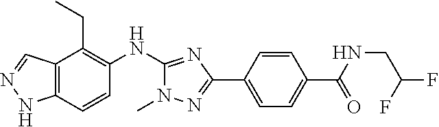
C12=C(C=CC(NC3=NC(C4=CC=C(C(=O)NCC(F)F)C=C4)=NN3C)=C1CC)NN=C2
